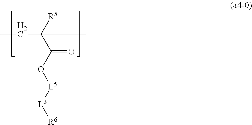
CCC(C)([R5])C(O[L5][L3][R6])=O
